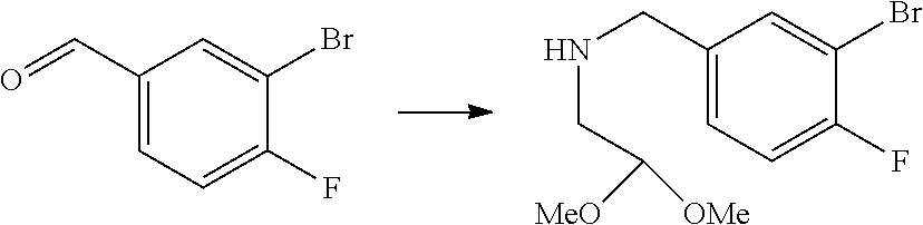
C1(C=O)=CC=C(F)C(Br)=C1.C1(CNCC([MeO])[OMe])=CC=C(F)C(Br)=C1
